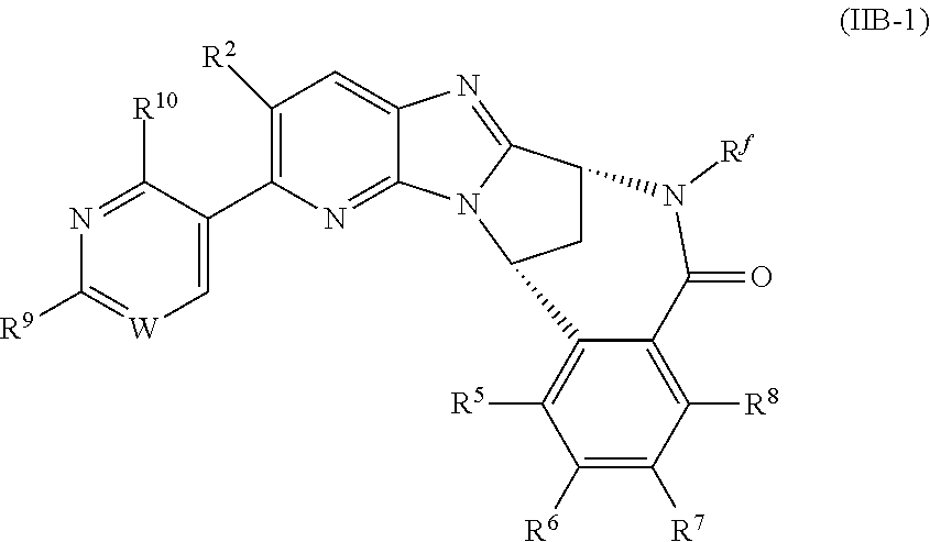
C1(C2=C([R2])C=C3C(=N2)N2C(=N3)C3CC2C2=C([R5])C([R6])=C([R7])C([R8])=C2C(=O)N3[Rf])=C[W]=C([R9])N=C1[R10]
